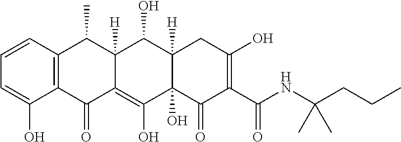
C1=CC2=C(C(O)=C1)C(=O)C1=C(O)C3(O)C([H])(C(O)C1([H])C2C)CC(O)=C(C(NC(CCC)(C)C)=O)C3=O
